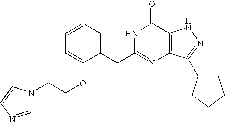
C1=C(CC2=NC3=C(C(=O)N2)NN=C3C2CCCC2)C(OCCN2C=NC=C2)=CC=C1
